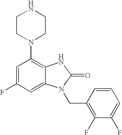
C1=C(F)C=C2C(=C1N1CCNCC1)NC(=O)N2CC1=C(F)C(F)=CC=C1
